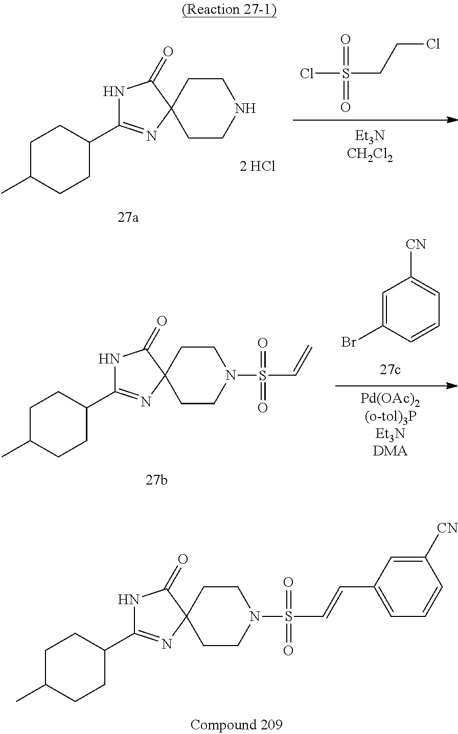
ClS(CCCl)(=O)=O.N1C(C2CCC(C)CC2)=NC2(C1=O)CCNCC2.C1=C(Br)C=CC=C1[CN].[Pd(OAc)2(o-tol)3PEt3NDMA].N1C(C2CCC(C)CC2)=NC2(C1=O)CCN(S(C=C)(=O)=O)CC2.N1C(C2CCC(C)CC2)=NC2(C1=O)CCN(S(C=CC1=CC=CC([CN])=C1)(=O)=O)CC2
